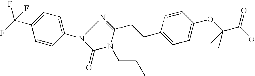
C1=CC(N2C(=O)N(CCC)C(CCC3=CC=C(OC(C(O)=O)(C)C)C=C3)=N2)=CC=C1C(F)(F)F
